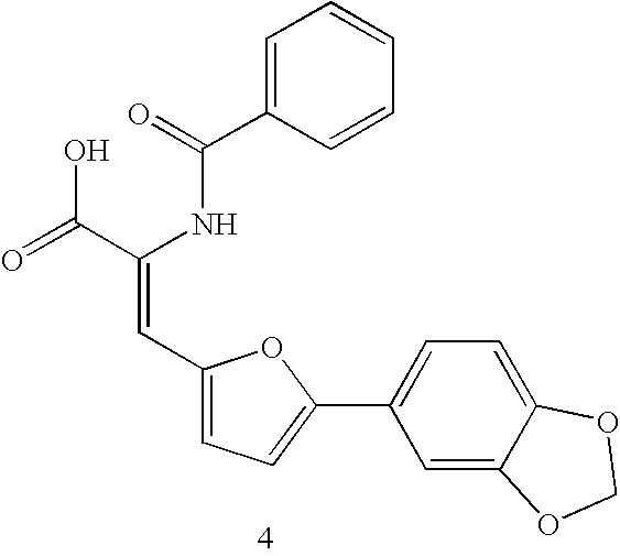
C1=C(C(=O)NC(C(=O)O)=CC2=CC=C(C3=CC=C4C(=C3)OCO4)O2)C=CC=C1
